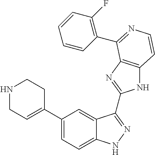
C1(C2=CCNCC2)=CC=C2C(=C1)C(C1=NC3=C(N1)C=CN=C3C1=C(F)C=CC=C1)=NN2
